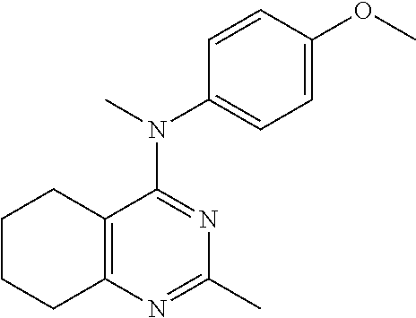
C12=C(N=C(C)N=C1N(C)C1=CC=C(OC)C=C1)CCCC2
